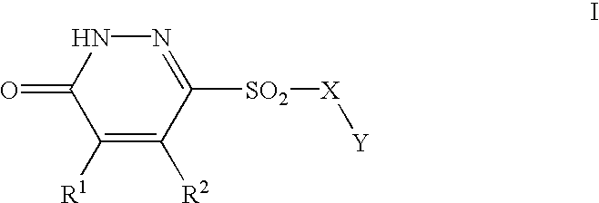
N1C(=O)C([R1])=C([R2])C([SO2][X][Y])=N1
